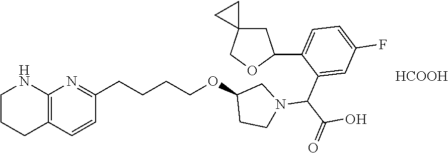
C1CCC2=C(N1)N=C(CCCCOC1CCN(C(C(=O)O)C3=CC(F)=CC=C3C3CC4(CO3)CC4)C1)C=C2.[HCOOH]
